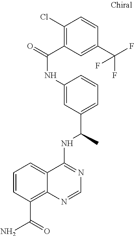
C1=CC(C(N)=O)=C2C(=C1)C(NC(C)C1=CC=CC(NC(=O)C3=C(Cl)C=CC(C(F)(F)F)=C3)=C1)=NC=N2
